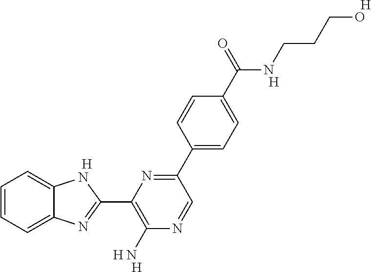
C1=CC=C2C(=C1)NC(C1=C(N)N=CC(C3=CC=C(C(NCCCO)=O)C=C3)=N1)=N2.[H].[H].[H].[H].[H]
